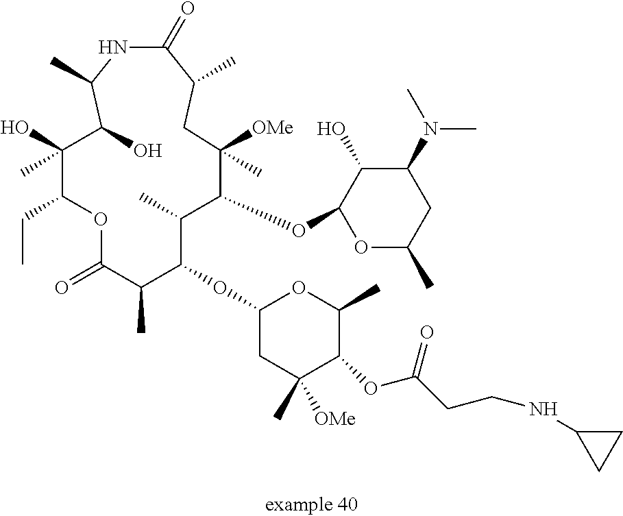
C1(OC2C(C)C(OC3OC(C)CC(N(C)C)C3O)C([OMe])(C)CC(C)C(=O)NC(C)C(O)C(C)(O)C(CC)OC(=O)C2C)CC(C)([OMe])C(OC(CCNC2CC2)=O)C(C)O1
